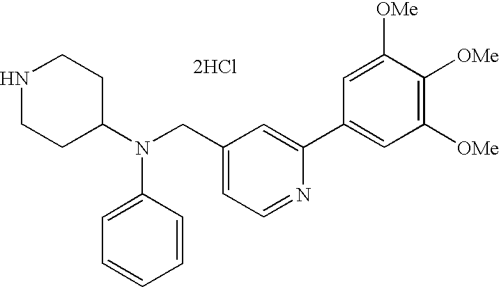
N1CCC(N(CC2=CC=NC(C3=CC([OMe])=C([OMe])C([OMe])=C3)=C2)C2=CC=CC=C2)CC1.[2HCl]
